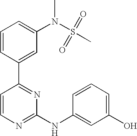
C1=CC(C2=NC(NC3=CC(O)=CC=C3)=NC=C2)=CC(N(S(C)(=O)=O)C)=C1
